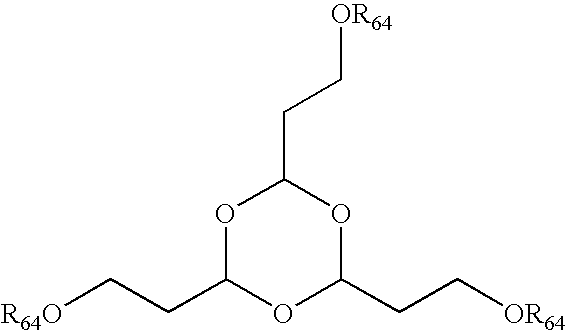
O1C(CC[R64O])OC(CC[OR64])OC1CC[OR64]
